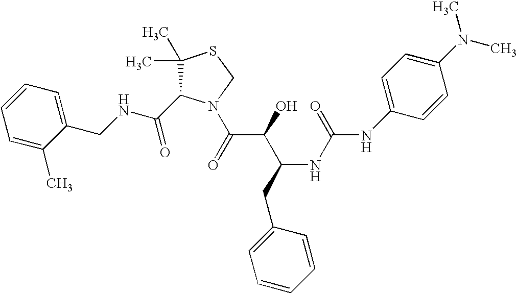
C(NCC1=CC=CC=C1C)(=O)C1C(C)(C)SCN1C(C(C(CC1=CC=CC=C1)NC(=O)NC1=CC=C(N(C)C)C=C1)O)=O
